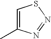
N1=NC(C)=CS1
